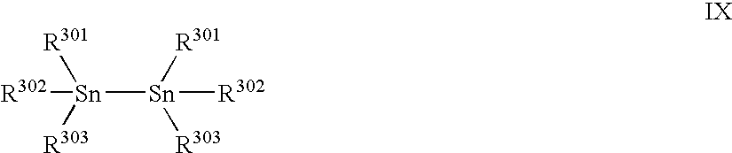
[Sn]([Sn]([R301])([R303])[R302])([R303])([R301])[R302]
